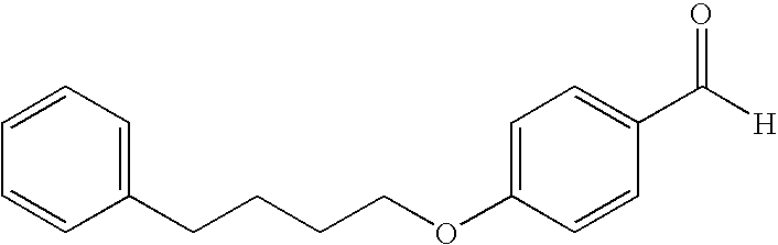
C(CCCOC1=CC=C(C([H])=O)C=C1)C1=CC=CC=C1
